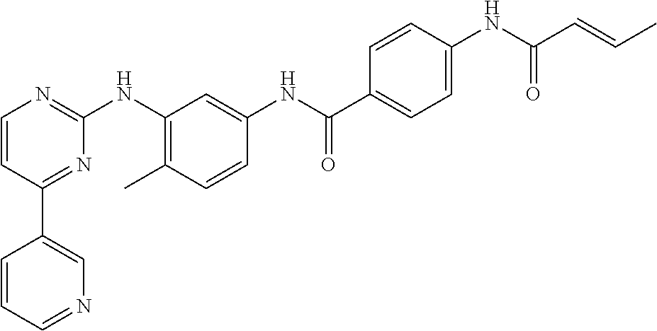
C1(C2=CN=CC=C2)=NC(NC2=C(C)C=CC(NC(C3=CC=C(NC(C=CC)=O)C=C3)=O)=C2)=NC=C1
